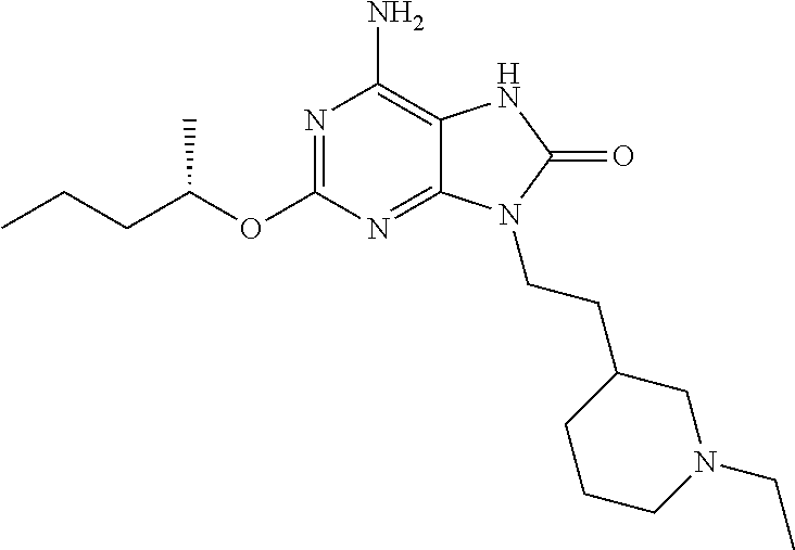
N1=C(OC(CCC)C)N=C2C(=C1N)NC(=O)N2CCC1CCCN(CC)C1
